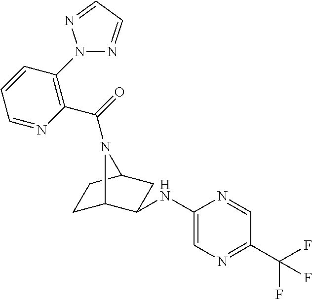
C1C2C(NC3=CN=C(C(F)(F)F)C=N3)CC(C1)N2C(=O)C1=C(N2N=CC=N2)C=CC=N1
